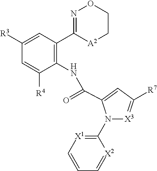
C1(NC(=O)C2=CC([R7])=[X3]N2C2=[X1]C=CC=[X2]2)=C(C2=NOCC[A2]2)C=C([R3])C=C1[R4]
